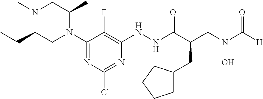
C1(N2C(C)CN(C)C(CC)C2)=NC(Cl)=NC(NNC(=O)C(CN(O)C(=O)[H])CC2CCCC2)=C1F
